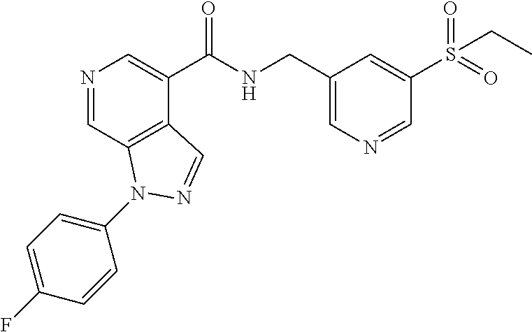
N1=CC2=C(C(C(NCC3=CN=CC(S(=O)(=O)CC)=C3)=O)=C1)C=NN2C1=CC=C(F)C=C1
